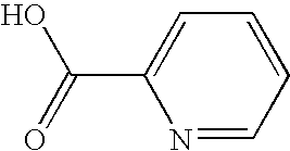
N1=CC=CC=C1C(=O)O
